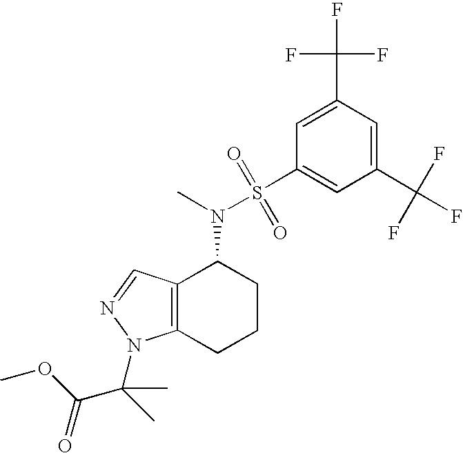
C1(C(F)(F)F)=CC(C(F)(F)F)=CC(S(=O)(=O)N(C)C2C3=C(CCC2)N(C(C(=O)OC)(C)C)N=C3)=C1
